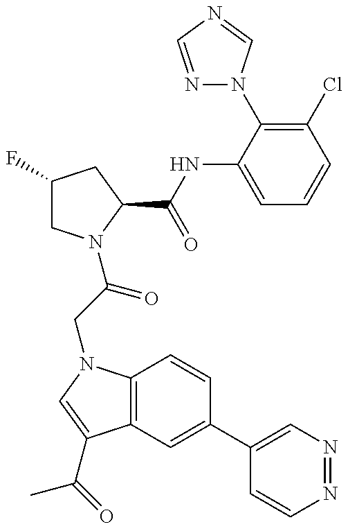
C1(F)CN(C(CN2C3=C(C(C(=O)C)=C2)C=C(C2=CN=NC=C2)C=C3)=O)C(C(NC2=CC=CC(Cl)=C2N2N=CN=C2)=O)C1
